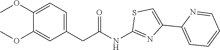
C1(CC(=O)NC2=NC(C3=CC=CC=N3)=CS2)=CC=C(OC)C(OC)=C1
